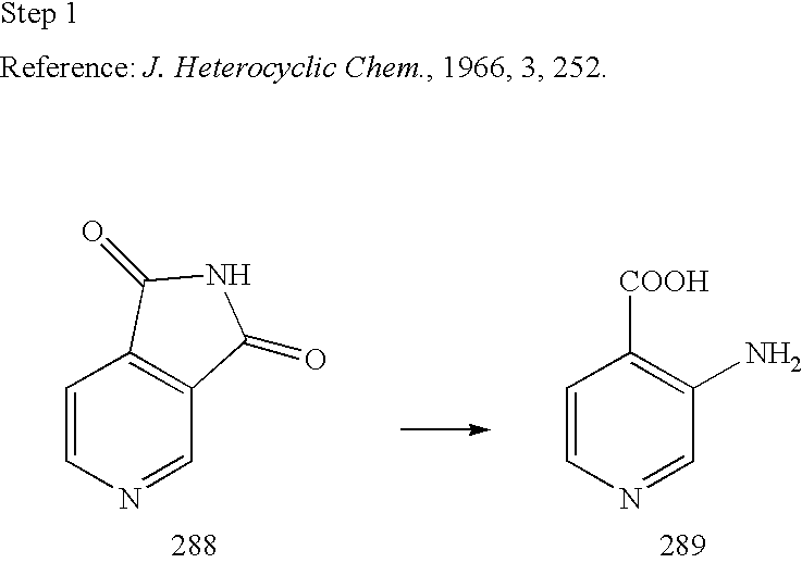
C1=CN=CC2=C1C(=O)NC2=O.C1=CN=CC(N)=C1[COOH]
